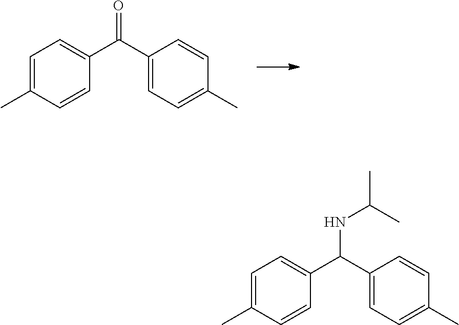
O=C(C1=CC=C(C)C=C1)C1=CC=C(C)C=C1.N(C(C1=CC=C(C)C=C1)C1=CC=C(C)C=C1)C(C)C
